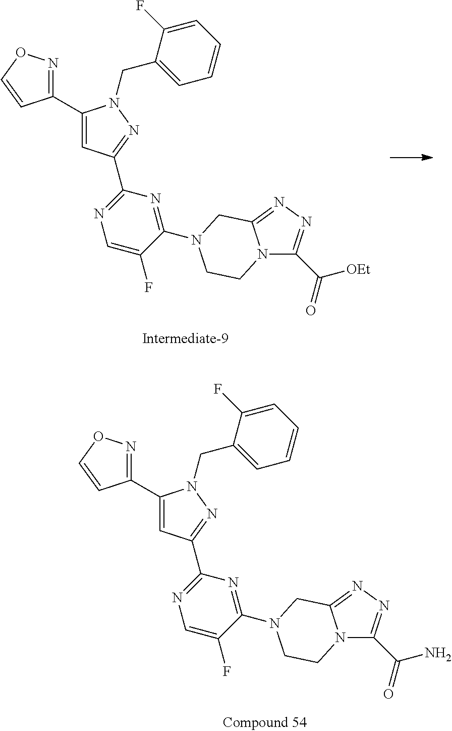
C1(C2=CC(C3=NC=C(F)C(N4CC5=NN=C(C(=O)[OEt])N5CC4)=N3)=NN2CC2=CC=CC=C2F)=NOC=C1.C1(C2=CC(C3=NC=C(F)C(N4CC5=NN=C(C(=O)N)N5CC4)=N3)=NN2CC2=CC=CC=C2F)=NOC=C1
